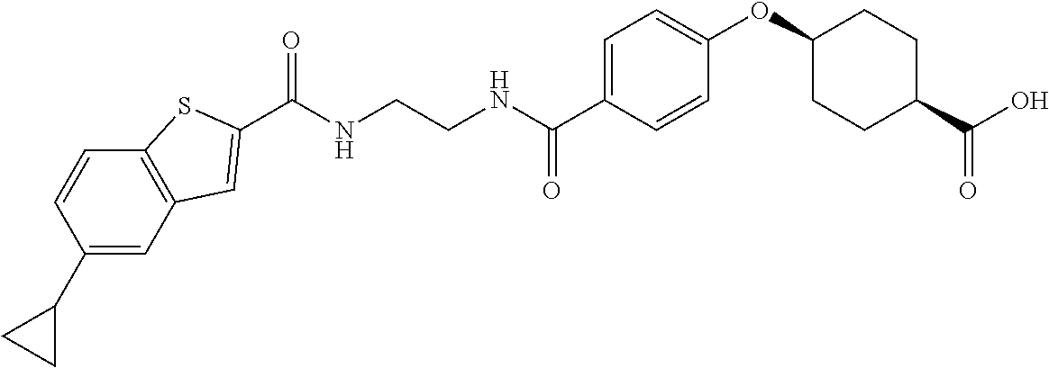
C(NCCNC(C1=CC=C(OC2CCC(C(O)=O)CC2)C=C1)=O)(=O)C1=CC2=C(C=CC(C3CC3)=C2)S1
